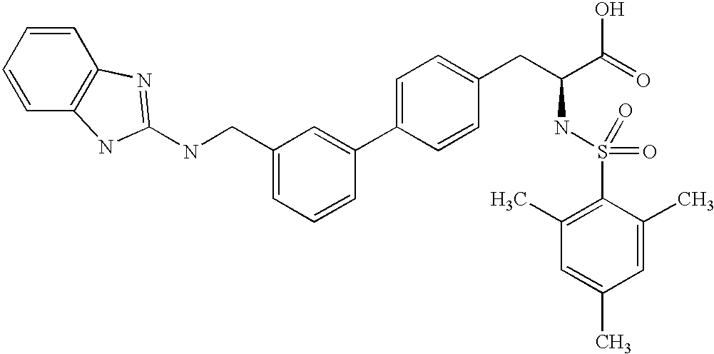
C1=CC=CC2=C1NC(NCC1=CC=CC(C3=CC=C(CC(C(=O)O)NS(=O)(=O)C4=C(C)C=C(C)C=C4C)C=C3)=C1)=N2
